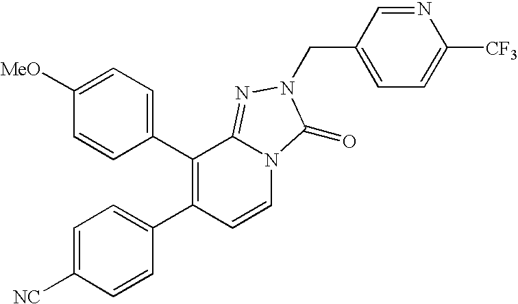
C1([MeO])=CC=C(C2=C(C3=CC=C([NC])C=C3)C=CN3C2=NN(CC2=CC=C([CF3])N=C2)C3=O)C=C1
